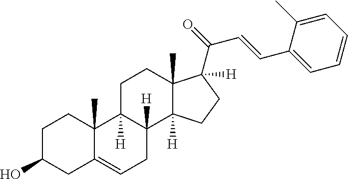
C1C(O)CC2=CCC3([H])C([H])(C2(C)C1)CCC1(C)C3([H])CCC1(C(C=CC1=CC=CC=C1C)=O)[H]
